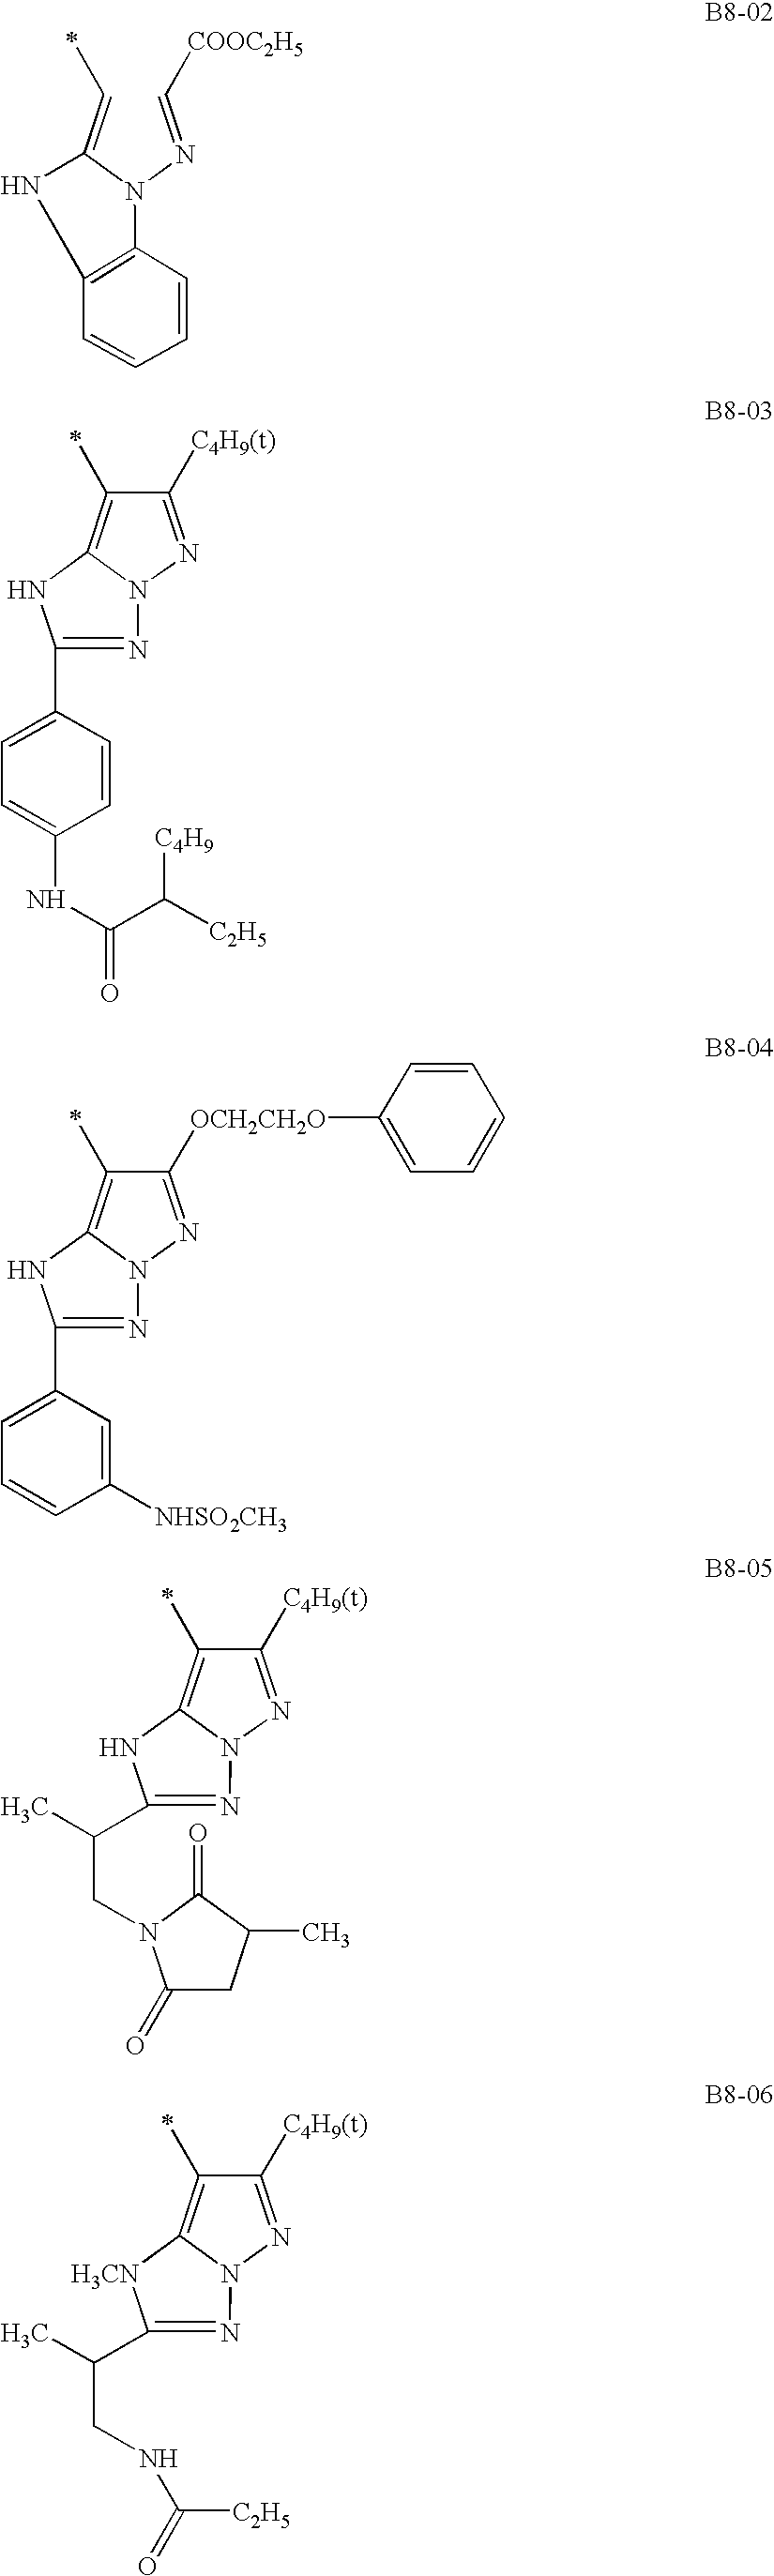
C(=NN1C2=C(NC1=CC)C=CC=C2)[COOC2H5].C1([C4H9(t)])=NN2C(=C1C)NC(C1=CC=C(NC(C([C4H9])[C2H5])=O)C=C1)=N2.C1([OCH2CH2O]C2=CC=CC=C2)=NN2C(=C1C)NC(C1=CC=CC([NHSO2CH3])=C1)=N2.C1([C4H9(t)])=NN2C(=C1C)NC(C(C)CN1C(=O)CC(C)C1=O)=N2.C1([C4H9(t)])=NN2C(=C1C)[H3CN]C(C(C)CNC([C2H5])=O)=N2
